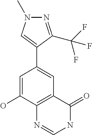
C1(C2=CC3=C(C(O)=C2)N=CNC3=O)=CN(C)N=C1C(F)(F)F
